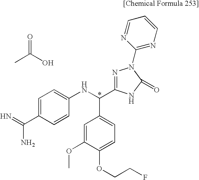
CC(O)=O.C1=C(C(=N)N)C=CC(NC(C2=CC=C(OCCF)C(OC)=C2)C2=NN(C3=NC=CC=N3)C(=O)N2)=C1
